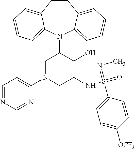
C12=CC=CC=C1N(C1CN(C3=CC=NC=N3)CC(NS(=O)(=NC)C3=CC=C([OCF3])C=C3)C1O)C1=CC=CC=C1CC2
